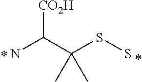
C(C(SS)(C)C)(N)[CO2H]
